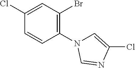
C1(Cl)=CC(Br)=C(N2C=C(Cl)N=C2)C=C1
